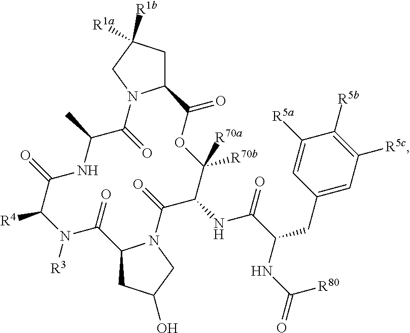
C12CC([R1a])([R1b])CN1C(=O)C(C)NC(=O)C([R4])N([R3])C(=O)C1CC(O)CN1C(=O)C(NC(C(NC(=O)[R80])CC1=CC([R5c])=C([R5b])C([R5a])=C1)=O)C([R70b])([R70a])OC2=O
